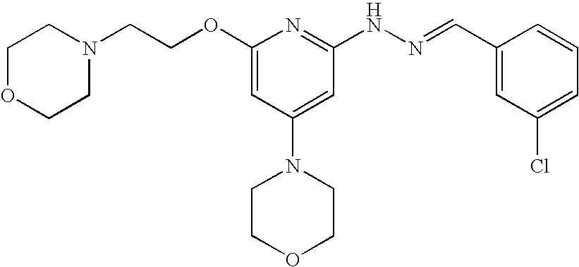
N1(CCOC2=CC(N3CCOCC3)=CC(NN=CC3=CC(Cl)=CC=C3)=N2)CCOCC1
